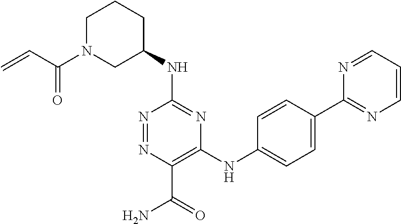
C1(NC2=NC(NC3=CC=C(C4=NC=CC=N4)C=C3)=C(C(=O)N)N=N2)CCCN(C(=O)C=C)C1
